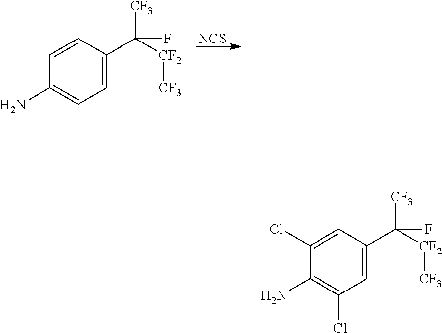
C1=CC(C([CF2][CF3])([CF3])F)=CC=C1N.[NCS].C1(Cl)=CC(C([CF2][CF3])([CF3])F)=CC(Cl)=C1N
